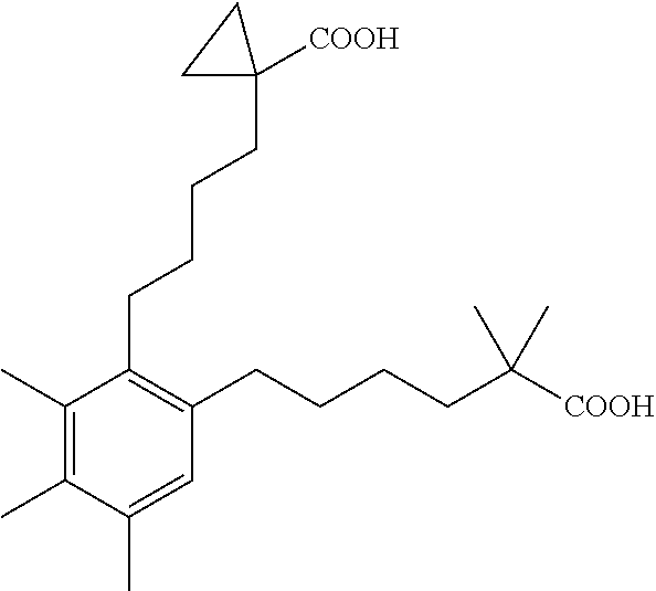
C1(C)=C(C)C(CCCCC2([COOH])CC2)=C(CCCCC(C)(C)[COOH])C=C1C
